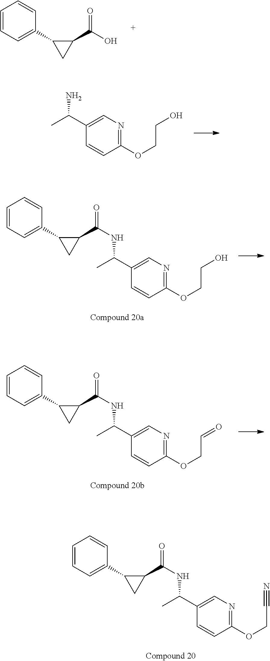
C1=CC=C(C2CC2C(O)=O)C=C1.C1(C(C)N)=CN=C(OCCO)C=C1.C1=CC=C(C2CC2C(NC(C)C2=CN=C(OCCO)C=C2)=O)C=C1.C1=CC=C(C2CC2C(NC(C)C2=CN=C(OCC=O)C=C2)=O)C=C1.C1=CC=C(C2CC2C(NC(C)C2=CN=C(OCC#N)C=C2)=O)C=C1
